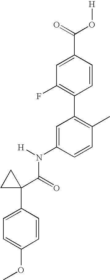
C1=C(N(C(C2(C3=CC=C(OC)C=C3)CC2)=O)[H])C=CC(C)=C1C1=C(F)C=C(C(=O)O[H])C=C1
